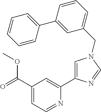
C1(C(=O)OC)=CC=NC(C2=CN(CC3=CC=CC(C4=CC=CC=C4)=C3)C=N2)=C1
